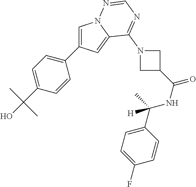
C1=C(C2=CC=C(C(O)(C)C)C=C2)C=C2N1N=CN=C2N1CC(C(=O)NC(C2=CC=C(F)C=C2)(C)[H])C1
